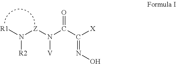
N([R2])([R1])[Z]N(C(C([X])=NO)=O)[V]
